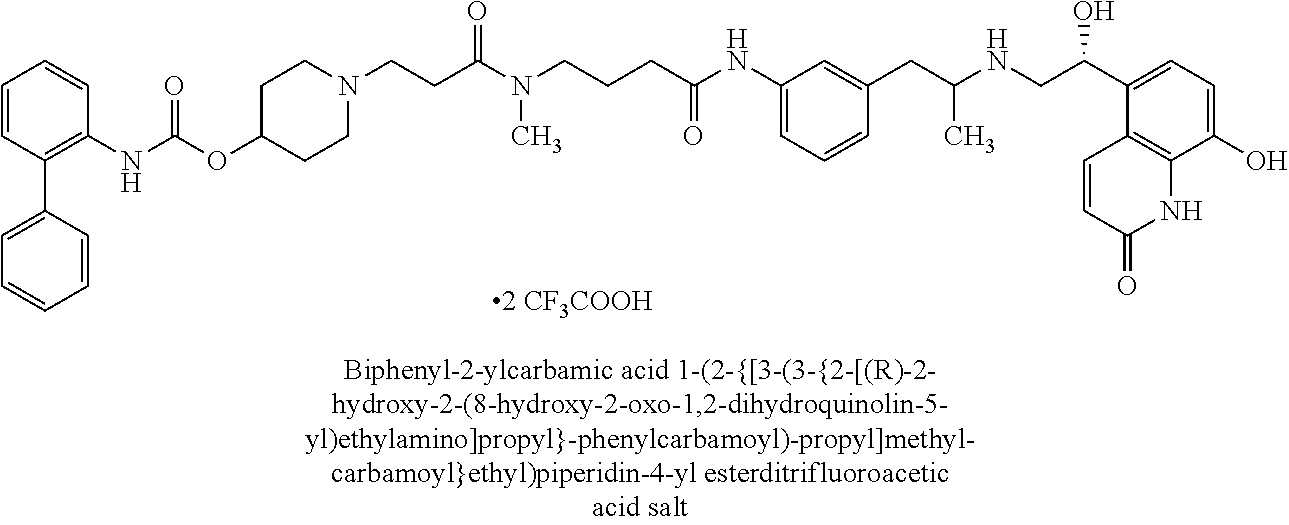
N(C)(C(CCN1CCC(OC(NC2=C(C3=CC=CC=C3)C=CC=C2)=O)CC1)=O)CCCC(NC1=CC=CC(CC(NCC(C2=CC=C(O)C3=C2C=CC(=O)N3)O)C)=C1)=O
